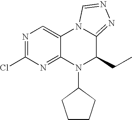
ClC1=NC=C2C(=N1)N(C1CCCC1)C(CC)C1=NN=CN21
